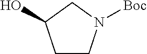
C1CN([Boc])CC1O
